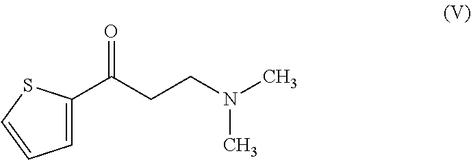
C1=C(C(CCN(C)C)=O)SC=C1
